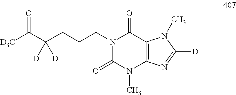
[D3C]C(C(CCCN1C(=O)N(C)C2=C(C1=O)N(C)C([D])=N2)([D])[D])=O
